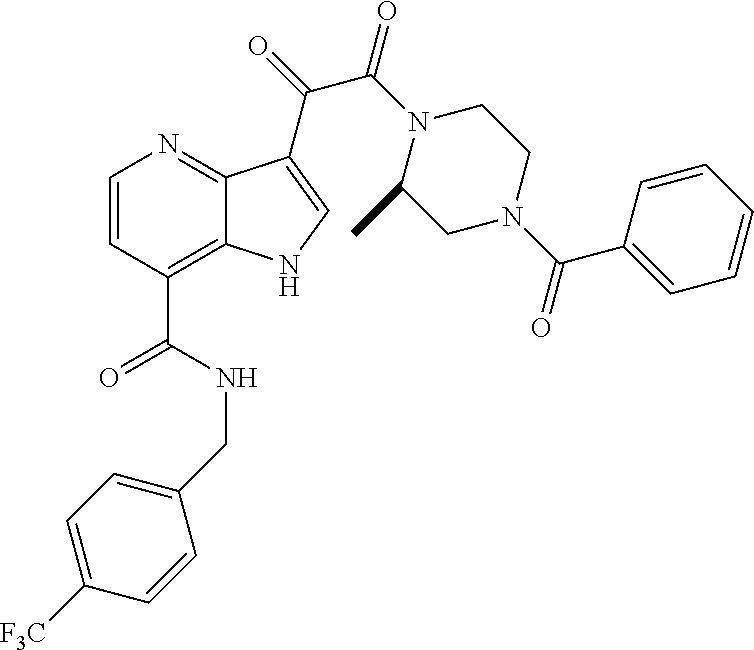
C1=CC(C(=O)NCC2=CC=C([F3C])C=C2)=C2C(=N1)C(C(C(=O)N1C(C)CN(C(C3=CC=CC=C3)=O)CC1)=O)=CN2
